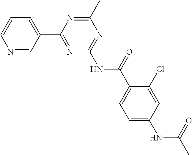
N1=CC(C2=NC(NC(C3=CC=C(NC(C)=O)C=C3Cl)=O)=NC(C)=N2)=CC=C1
